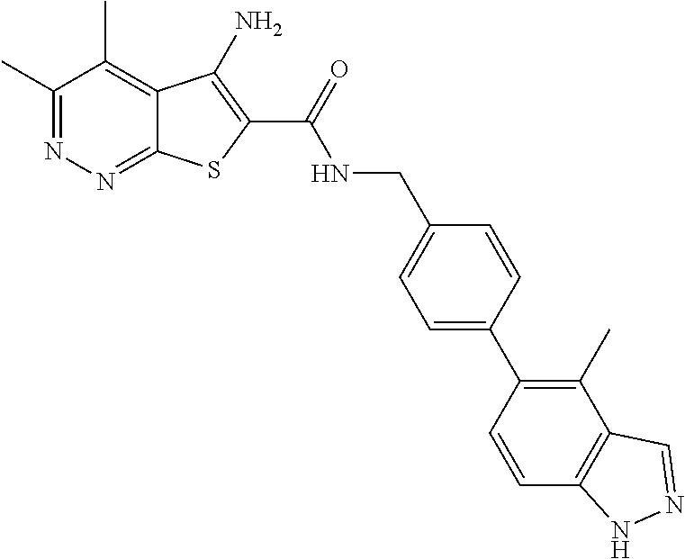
C1(C)=NN=C2C(=C1C)C(N)=C(C(=O)NCC1=CC=C(C3=C(C)C4=C(C=C3)NN=C4)C=C1)S2
